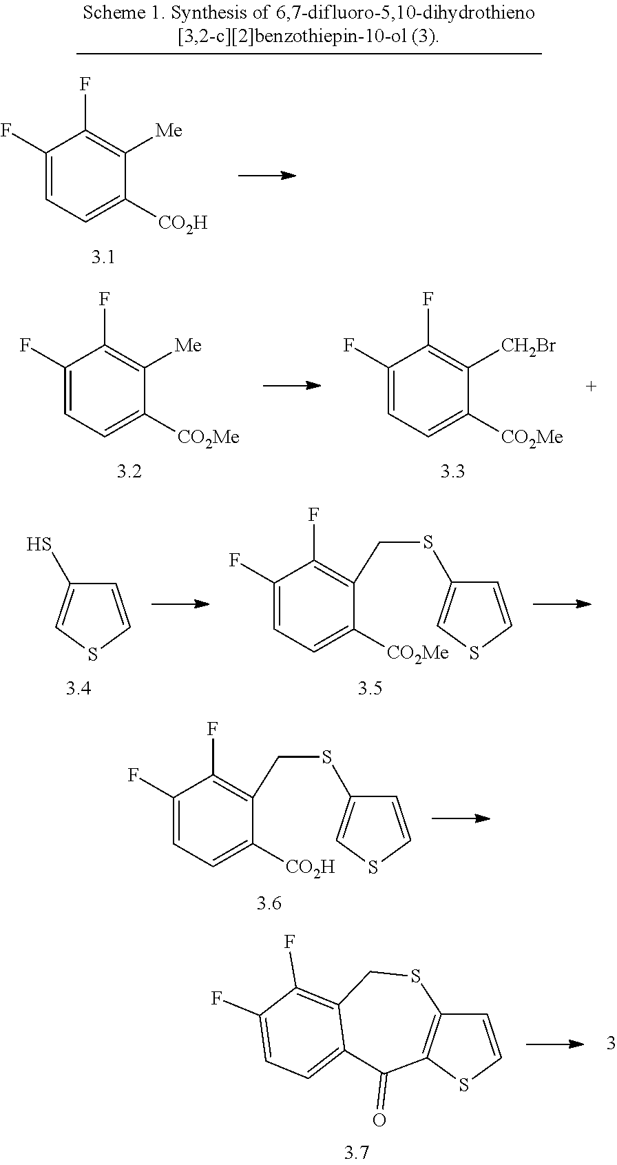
C1(F)=CC=C([CO2H])C([Me])=C1F.C1(F)=CC=C([CO2Me])C([Me])=C1F.C1(F)=CC=C([CO2Me])C([CH2Br])=C1F.C1=CSC=C1S.C1(F)=CC=C([CO2Me])C(CSC2=CSC=C2)=C1F.C1(F)=CC=C([CO2H])C(CSC2=CSC=C2)=C1F.C1=CSC2=C1SCC1=C(F)C(F)=CC=C1C2=O
